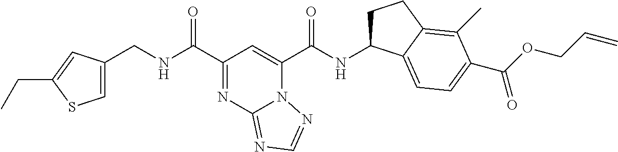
C1=C(CNC(C2=NC3=NC=NN3C(C(NC3CCC4=C(C)C(C(OCC=C)=O)=CC=C34)=O)=C2)=O)C=C(CC)S1
